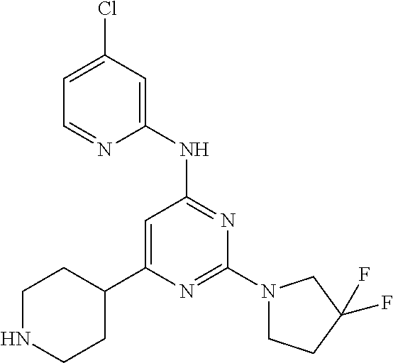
C1=C(C2CCNCC2)N=C(N2CCC(F)(F)C2)N=C1NC1=CC(Cl)=CC=N1
